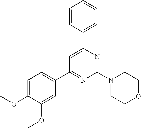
C1=C(OC)C(OC)=CC(C2=NC(N3CCOCC3)=NC(C3=CC=CC=C3)=C2)=C1
